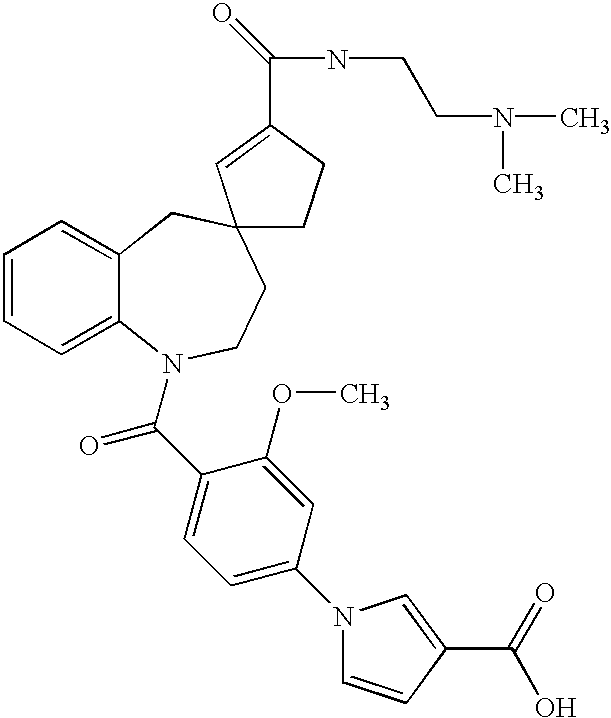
C1=CC=C2C(=C1)CC1(CCN2C(C2=CC=C(N3C=CC(C(O)=O)=C3)C=C2OC)=O)CCC(C(=O)NCCN(C)C)=C1
